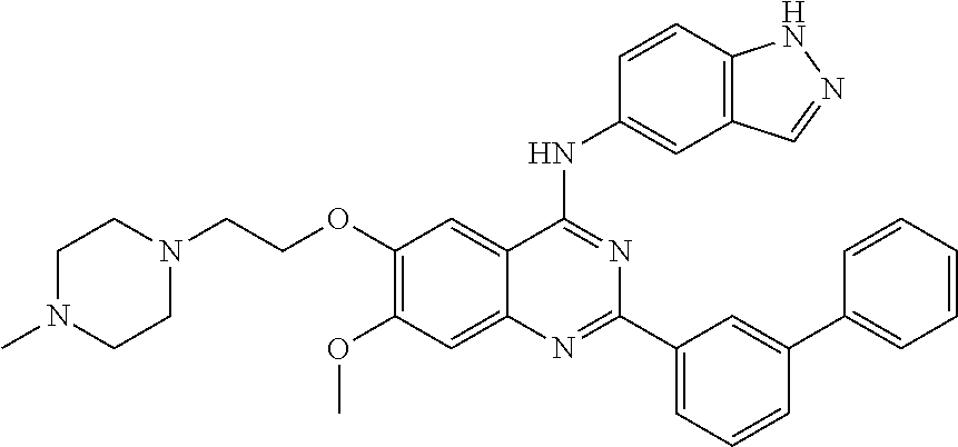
C1(C2=CC(C3=NC4=CC(OC)=C(OCCN5CCN(C)CC5)C=C4C(NC4=CC5=C(C=C4)NN=C5)=N3)=CC=C2)=CC=CC=C1
